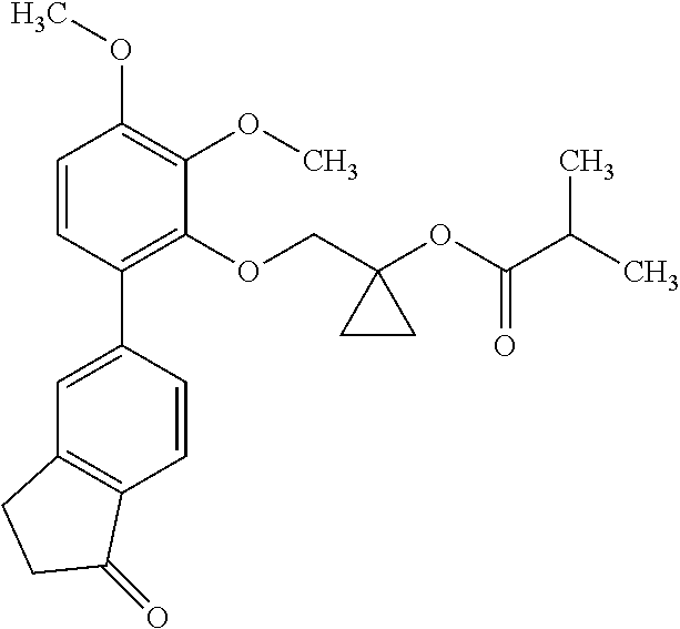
C1=CC(C2=CC3=C(C=C2)C(=O)CC3)=C(OCC2(OC(C(C)C)=O)CC2)C(OC)=C1OC
